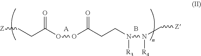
[Z]CCC(=O)OOC(CCN(N([R4])C[Z])[R3])=O.[A].B
